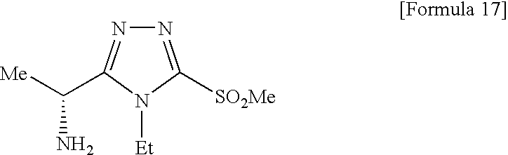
N1=C([SO2Me])N([Et])C(C([Me])N)=N1
